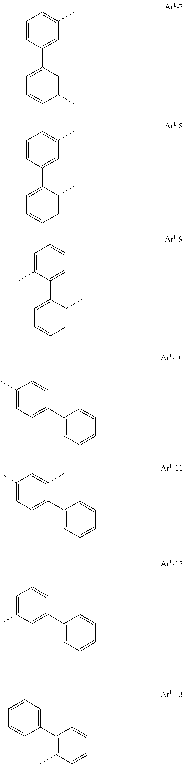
C1=CC(C2=CC=CC(C)=C2)=CC(C)=C1.C1=CC(C2=CC=CC=C2C)=CC(C)=C1.C1=C(C)C(C2=CC=CC=C2C)=CC=C1.C1(C)=CC=C(C2=CC=CC=C2)C=C1C.C1(C)=CC=C(C2=CC=CC=C2)C(C)=C1.C1=C(C)C=C(C2=CC=CC=C2)C=C1C.C1=CC=C(C2=C(C)C=CC=C2C)C=C1
